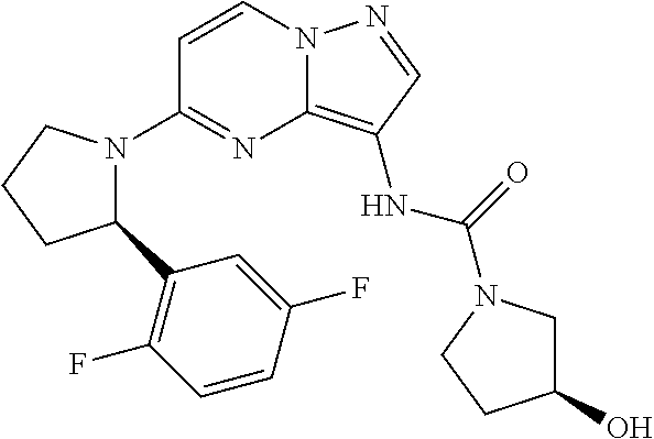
C12=C(NC(=O)N3CC(O)CC3)C=NN1C=CC(N1C(C3=C(F)C=CC(F)=C3)CCC1)=N2
